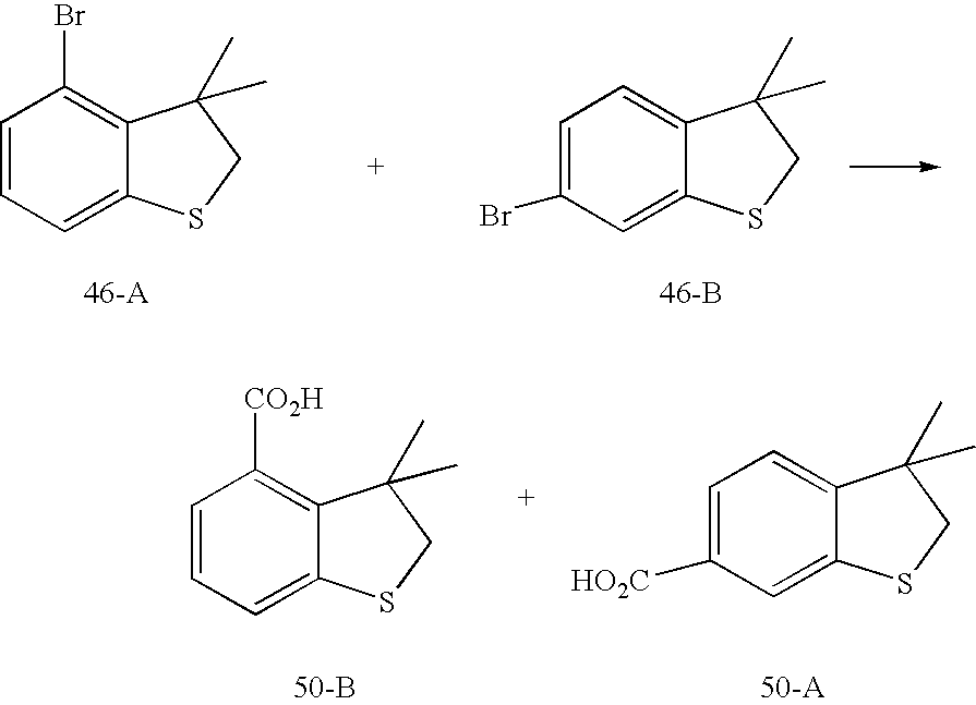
C1=C(Br)C=C2C(=C1)C(C)(C)CS2.C1=CC=C2C(=C1Br)C(C)(C)CS2.[46-B].C1=CC=C2C(=C1[CO2H])C(C)(C)CS2.[50-B].C1=C([HO2C])C=C2C(=C1)C(C)(C)CS2.[50-A]
